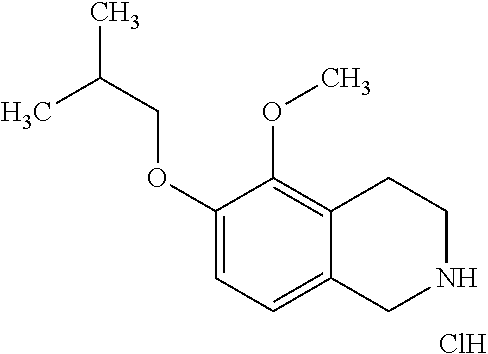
C1(OCC(C)C)=CC=C2C(=C1OC)CCNC2.Cl
